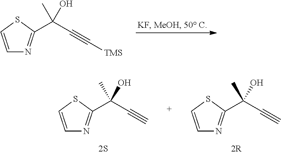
C1=CSC(C(C#C[TMS])(C)O)=N1.C1=CSC(C(C#C)(C)O)=N1.C1=CSC(C(C#C)(C)O)=N1
